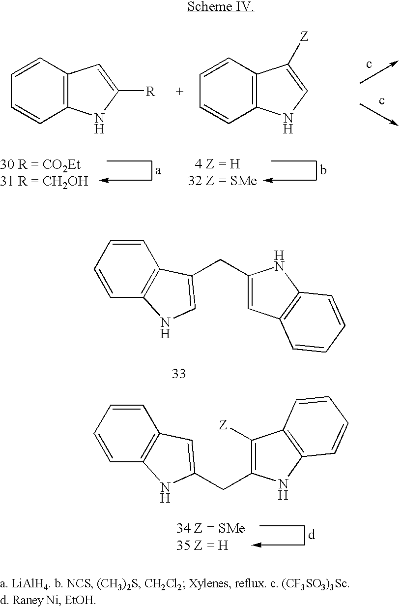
C12=C(C=CC=C1)C=C([R])N2.C12=C(C=CC=C1)C([Z])=CN2.C1=CC=CC2=C1C(CC1=CC3=C(N1)C=CC=C3)=CN2.C1=CC=CC2=C1C=C(CC1=C([Z])C3=C(N1)C=CC=C3)N2
